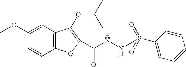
C1(OC)=CC2=C(C=C1)OC(C(NNS(C1=CC=CC=C1)(=O)=O)=O)=C2OC(C)C
